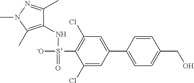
C1(N[S+]([-O])(=O)C2=C(Cl)C=C(C3=CC=C(CO)C=C3)C=C2Cl)=C(C)N(C)N=C1C
